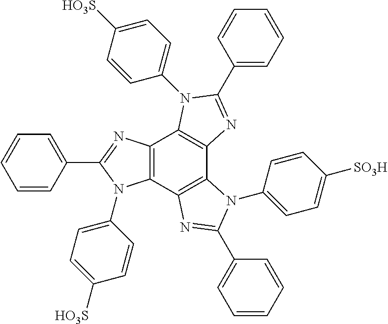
C12=C(C3=C(C4=C1N(C1=CC=C([HO3S])C=C1)C(C1=CC=CC=C1)=N4)N(C1=CC=C([SO3H])C=C1)C(C1=CC=CC=C1)=N3)N(C1=CC=C([HO3S])C=C1)C(C1=CC=CC=C1)=N2
